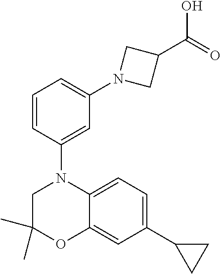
C1C(C)(C)OC2=CC(C3CC3)=CC=C2N1C1=CC(N2CC(C(=O)O)C2)=CC=C1
